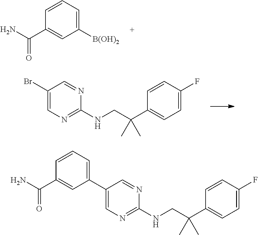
C1=C([B(OH)2])C=C(C(=O)N)C=C1.C1=C(Br)C=NC(NCC(C2=CC=C(F)C=C2)(C)C)=N1.C1=C(C2=CC=CC(C(=O)N)=C2)C=NC(NCC(C2=CC=C(F)C=C2)(C)C)=N1
